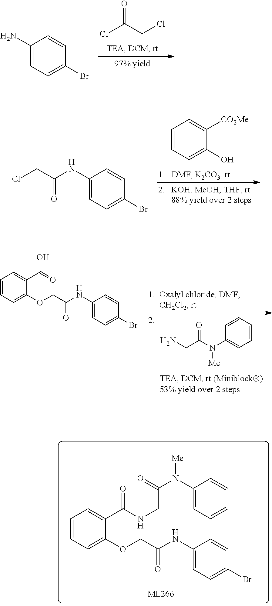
ClC(CCl)=O.C1(N)=CC=C(Br)C=C1.C1=CC=C(O)C([CO2Me])=C1.ClCC(NC1=CC=C(Br)C=C1)=O.C1=CC=C(OCC(=O)NC2=CC=C(Br)C=C2)C(C(NCC(N([Me])C2=CC=CC=C2)=O)=O)=C1.NCC(N(C1=CC=CC=C1)[Me])=O.C1=CC=C(OCC(NC2=CC=C(Br)C=C2)=O)C(C(=O)O)=C1
